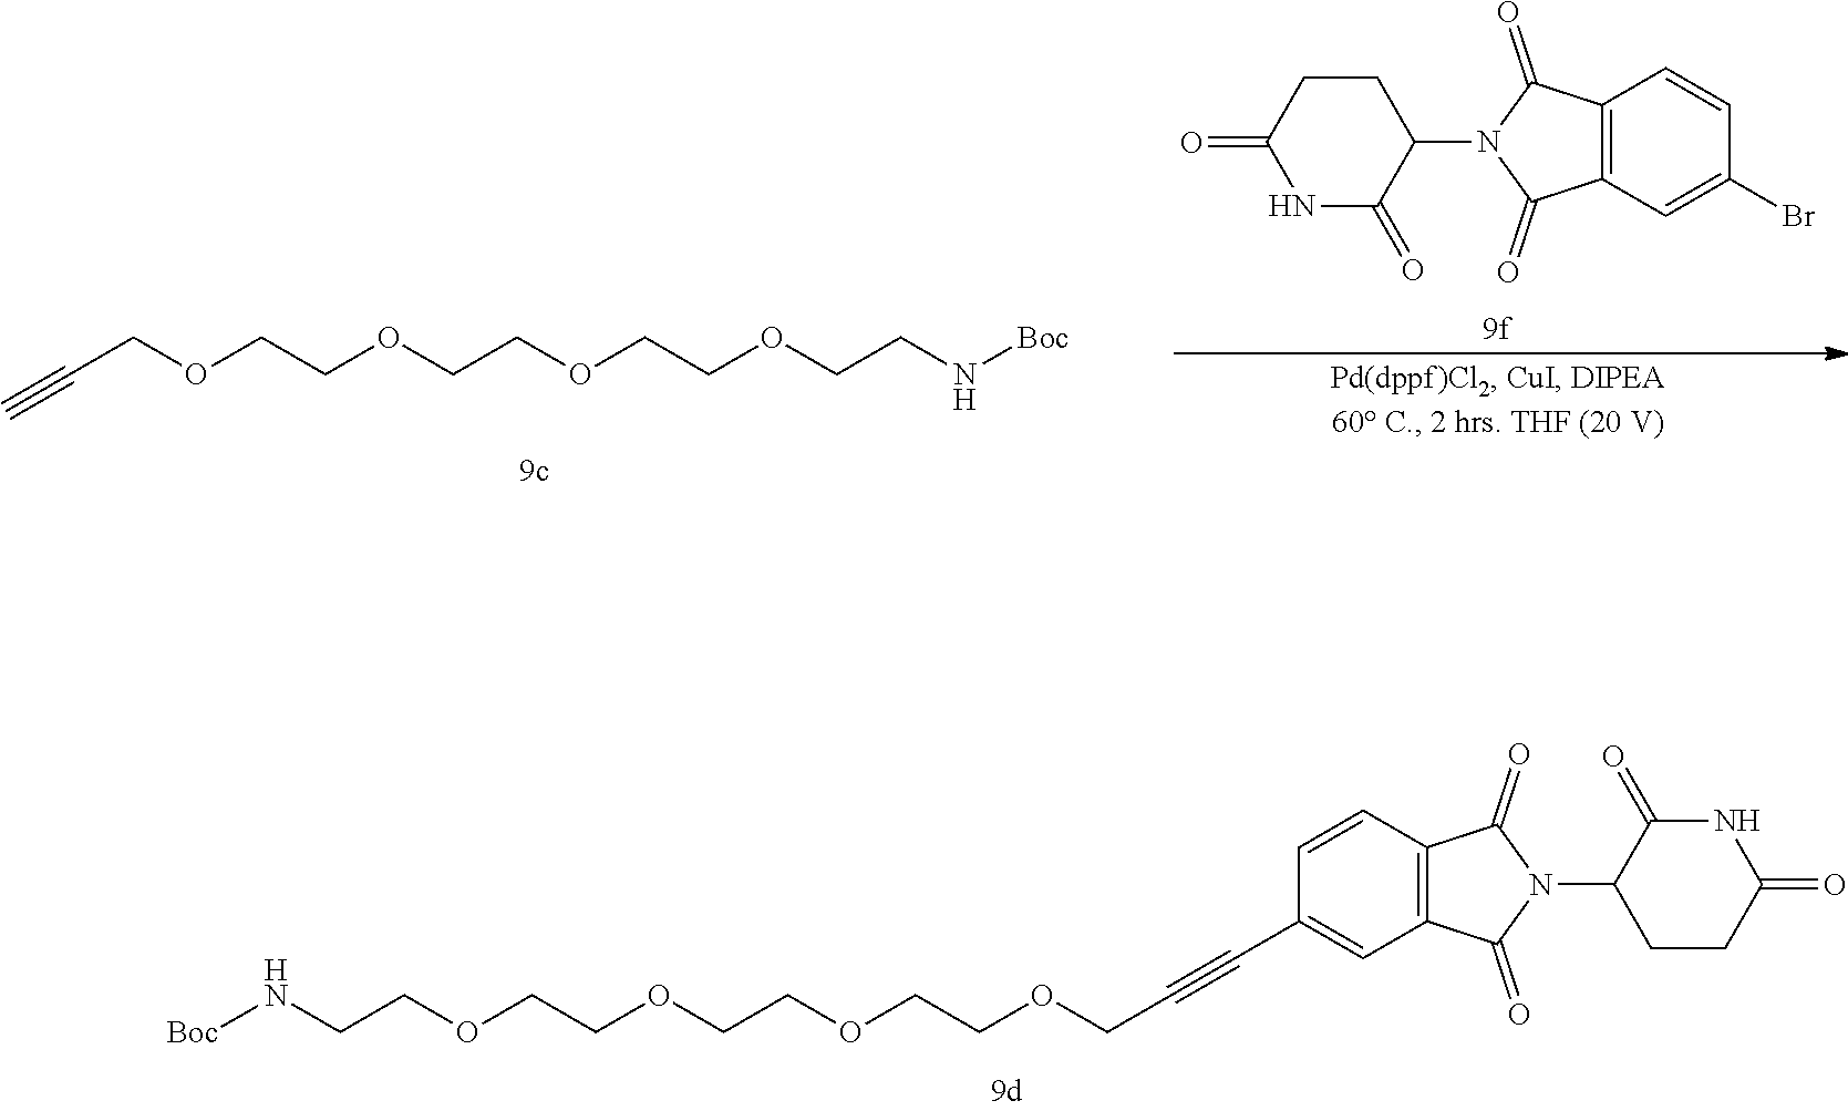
N1C(=O)C(N2C(=O)C3=C(C2=O)C=CC(Br)=C3)CCC1=O.C#CCOCCOCCOCCOCCN[Boc].C(COCCOCCOCCOCC#CC1=CC2=C(C=C1)C(=O)N(C1CCC(=O)NC1=O)C2=O)N[Boc]
